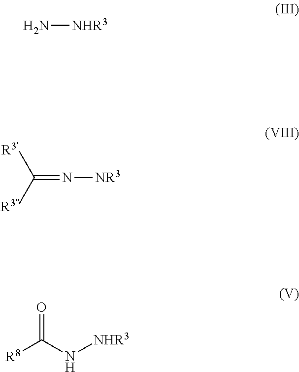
N[NHR3].C(=N[NR3])([R3])[R3].O=C([R8])N[NHR3]
